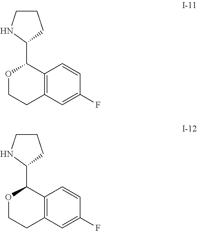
C1(C2OCCC3=C2C=CC(F)=C3)CCCN1.C1(C2OCCC3=C2C=CC(F)=C3)CCCN1
